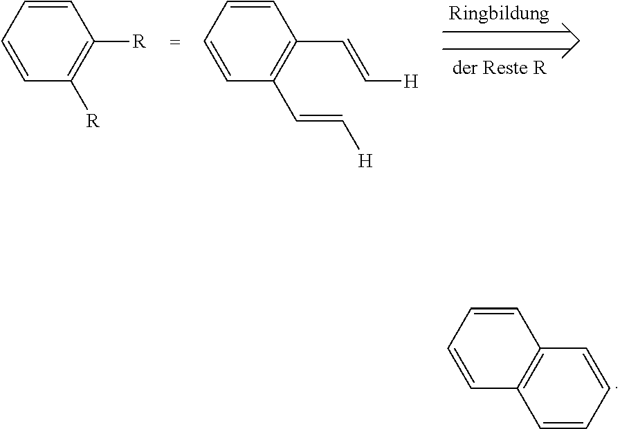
C1=CC=CC([R])=C1[R].C1=CC=CC(C=C[H])=C1C=C[H].C1=CC=CC2=C1C=CC=C2
